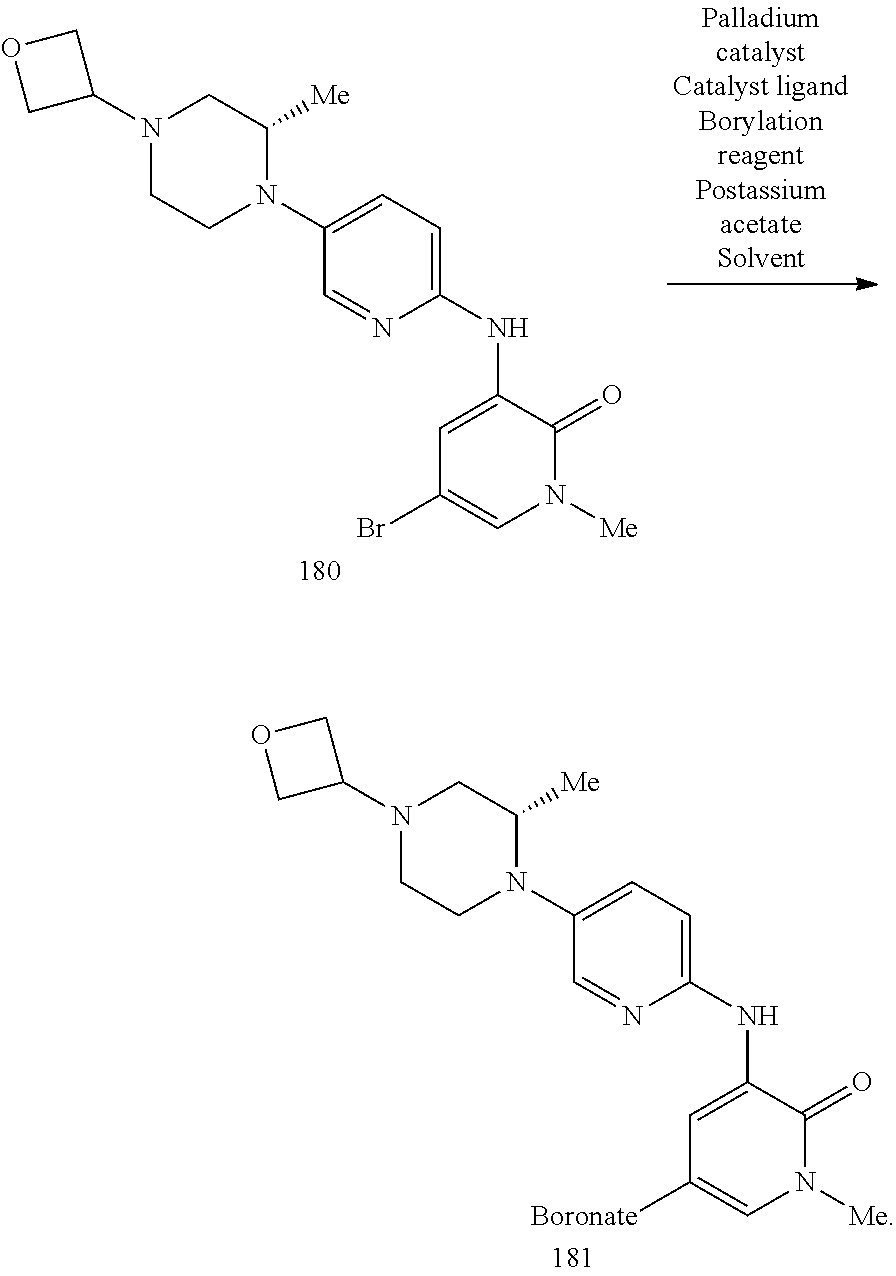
O1CC(N2CCN(C3=CC=C(NC4=CC(Br)=CN([Me])C4=O)N=C3)C([Me])C2)C1.O1CC(N2CCN(C3=CC=C(NC4=CC([Boronate])=CN([Me])C4=O)N=C3)C([Me])C2)C1
